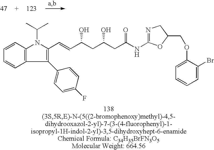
C1(C2=CC=C(F)C=C2)=C(C=CC(CC(CC(NC2=NCC(COC3=CC=CC=C3Br)O2)=O)O)O)N(C(C)C)C2=C1C=CC=C2
